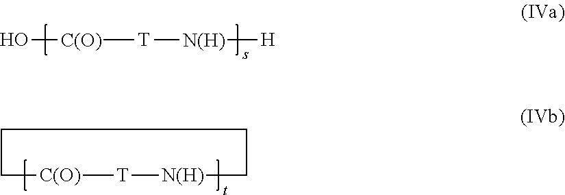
O[C(O)][T][N(H)][H].[C(O)]1[T][N(H)]CCCC1
